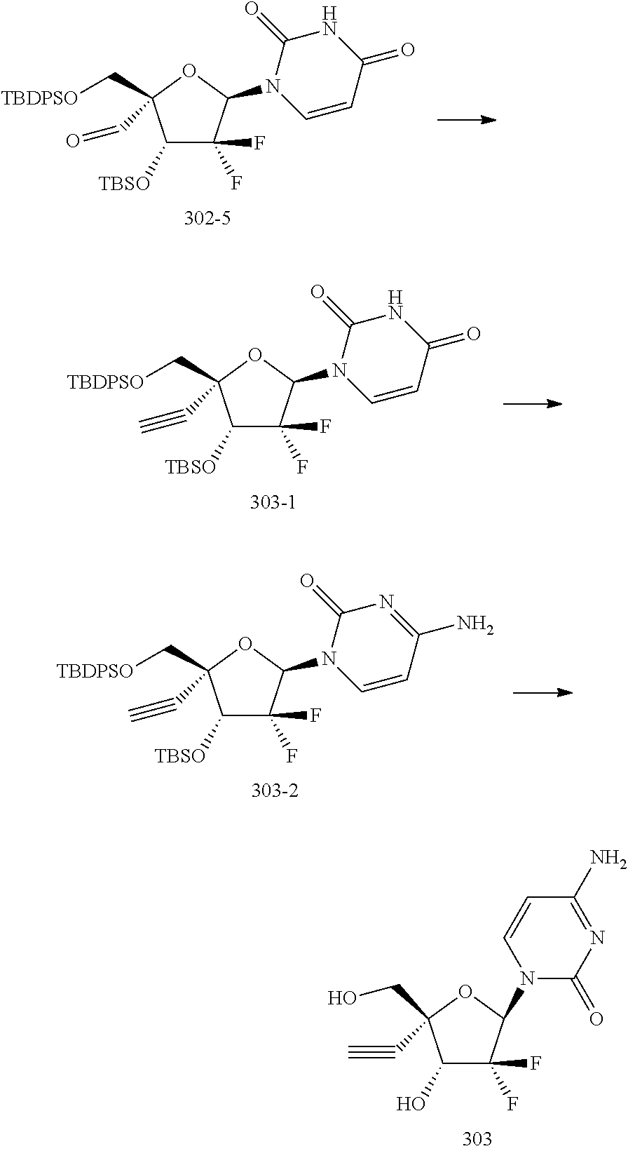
C1(O)C(F)(F)C(N2C(=O)N=C(N)C=C2)OC1(C#C)CO.C1([TBSO])C(F)(F)C(N2C=CC(=O)NC2=O)OC1(C[TBDPSO])C=O.C1([TBSO])C(F)(F)C(N2C=CC(=O)NC2=O)OC1(C[TBDPSO])C#C.C1([TBSO])C(F)(F)C(N2C=CC(N)=NC2=O)OC1(C[TBDPSO])C#C
